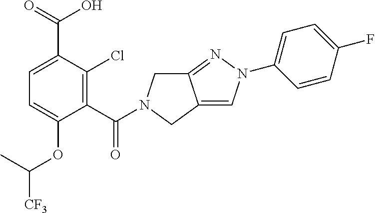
C(=O)(C1=C(Cl)C(C(=O)O)=CC=C1OC([CF3])C)N1CC2=NN(C3=CC=C(F)C=C3)C=C2C1
